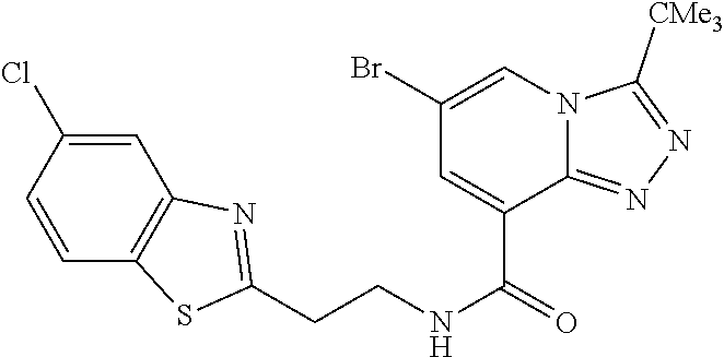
C1=C(Cl)C=CC2=C1N=C(CCNC(=O)C1=CC(Br)=CN3C1=NN=C3[CMe3])S2
